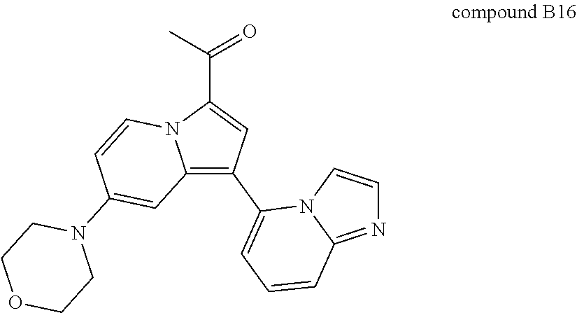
C12=C(C3=CC=CC4=NC=CN34)C=C(C(C)=O)N1C=CC(N1CCOCC1)=C2
